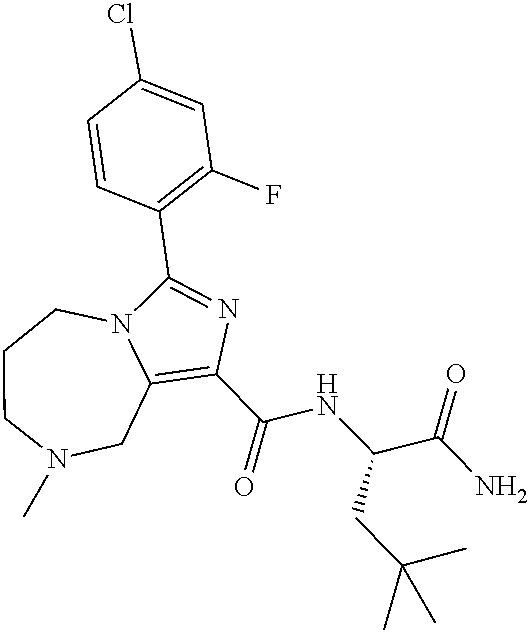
C1(C(NC(CC(C)(C)C)C(=O)N)=O)=C2CN(C)CCCN2C(C2=C(F)C=C(Cl)C=C2)=N1
